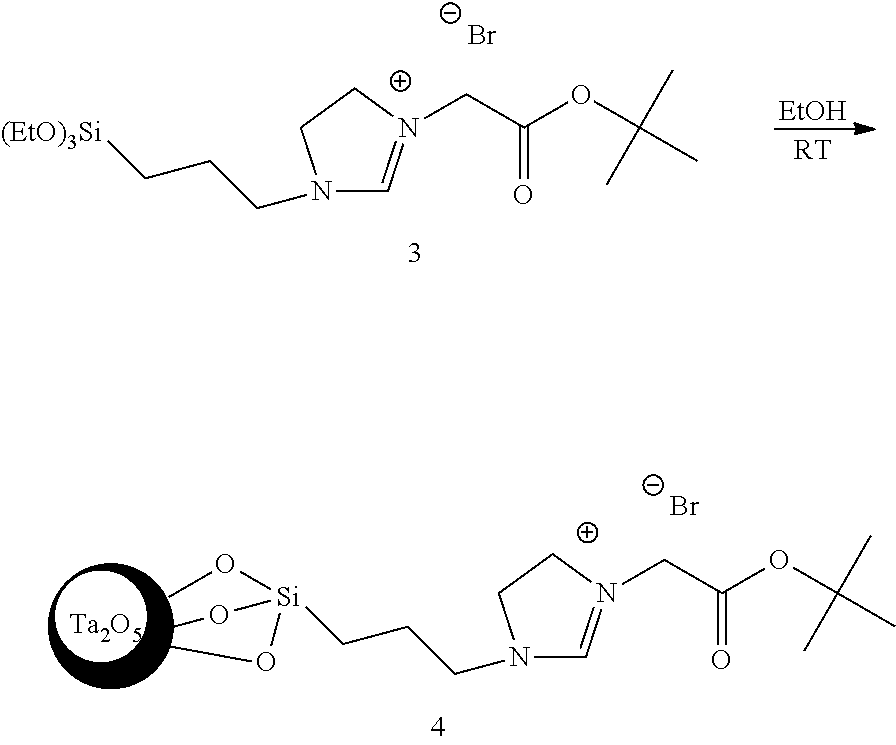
[EtOH].[RT].N1(CCC[(EtO)3Si])C=N(CC(OC(C)(C)C)=O)CC1.[Br-].N1(CCC[Si](OC)(OC)OC)C=N(CC(OC(C)(C)C)=O)CC1.[Ta2O5].[Br-]
